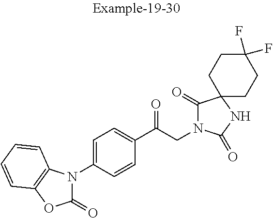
C1(C(CN2C(=O)C3(NC2=O)CCC(F)(F)CC3)=O)=CC=C(N2C(=O)OC3=C2C=CC=C3)C=C1
